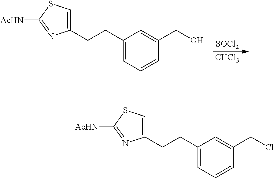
C1(CCC2=CSC([AcHN])=N2)=CC=CC(CO)=C1.[SOCl2].[CHCl3].C1(CCC2=CSC([AcHN])=N2)=CC=CC(CCl)=C1
